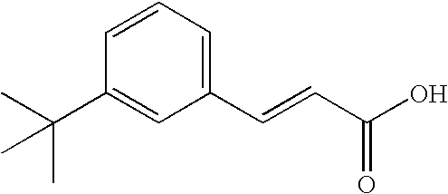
C1=CC(C(C)(C)C)=CC(C=CC(O)=O)=C1
